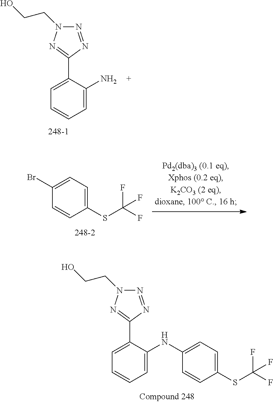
N1=NC(C2=CC=CC=C2N)=NN1CCO.C1(Br)=CC=C(SC(F)(F)F)C=C1.N1=NC(C2=CC=CC=C2NC2=CC=C(SC(F)(F)F)C=C2)=NN1CCO
